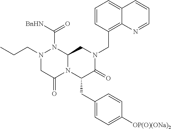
N1(CCC)CC(=O)N2C(N1C([BnHN])=O)CN(CC1=C3C(=CC=C1)C=CC=N3)C(=O)C2CC1=CC=C([OP(O)(ONa)2])C=C1
